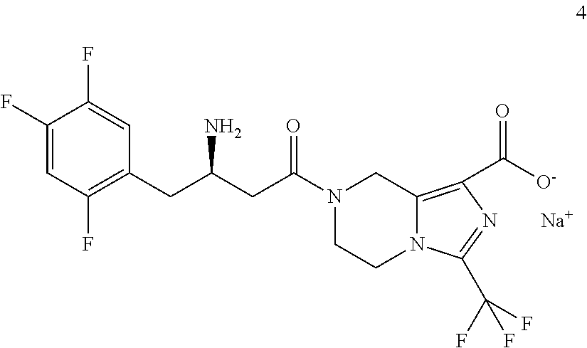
C1(F)=CC(F)=C(CC(CC(N2CCN3C(=C(C([O-])=O)N=C3C(F)(F)F)C2)=O)N)C=C1F.[Na]
